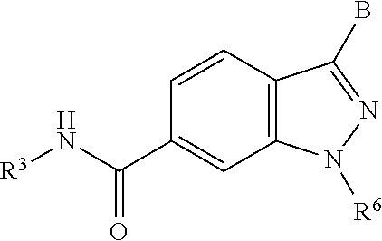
C12=C(C=CC(C(N[R3])=O)=C1)C(B)=NN2[R6]
